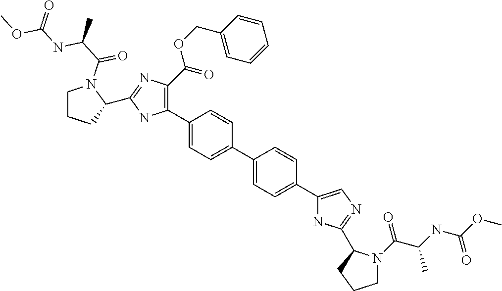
C1(C2=C(C(=O)OCC3=CC=CC=C3)N=C(C3CCCN3C(C(NC(OC)=O)C)=O)N2)=CC=C(C2=CC=C(C3=CN=C(C4N(C(C(NC(OC)=O)C)=O)CCC4)N3)C=C2)C=C1
